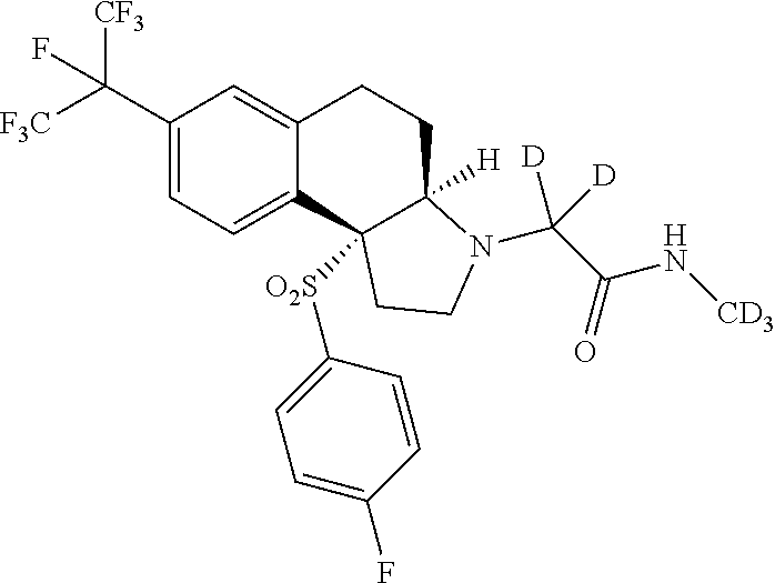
C1(C([F3C])([CF3])F)=CC=C2C(=C1)CCC1([H])C2([O2S]C2=CC=C(F)C=C2)CCN1C(C(N[CD3])=O)([D])[D]
